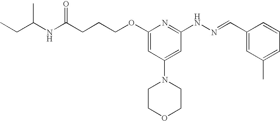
C(CCOC1=CC(N2CCOCC2)=CC(NN=CC2=CC(C)=CC=C2)=N1)C(NC(CC)C)=O
